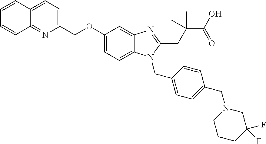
C1=CC2=CC=C(COC3=CC=C4C(=C3)N=C(CC(C(O)=O)(C)C)N4CC3=CC=C(CN4CCCC(F)(F)C4)C=C3)N=C2C=C1
